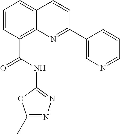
C1=CC(C(NC2=NN=C(C)O2)=O)=C2C(=C1)C=CC(C1=CN=CC=C1)=N2
